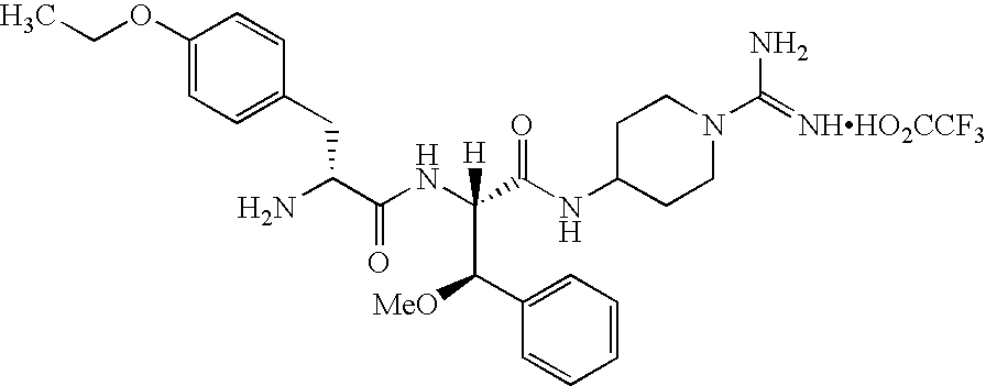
C1(OCC)=CC=C(CC(N)C(NC(C(NC2CCN(C(=[NHHO2CCF3])N)CC2)=O)([H])C([MeO])C2=CC=CC=C2)=O)C=C1
